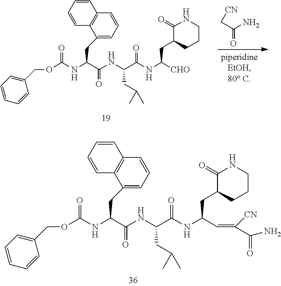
C12=C(C(CC(C(=O)NC(CC(C)C)C(NC(C=C([CN])C(N)=O)CC3CCCNC3=O)=O)NC(=O)OCC3=CC=CC=C3)=CC=C1)C=CC=C2.C12=C(C(CC(C(=O)NC(CC(C)C)C(NC([CHO])CC3CCCNC3=O)=O)NC(=O)OCC3=CC=CC=C3)=CC=C1)C=CC=C2.C(=O)(C[CN])N
